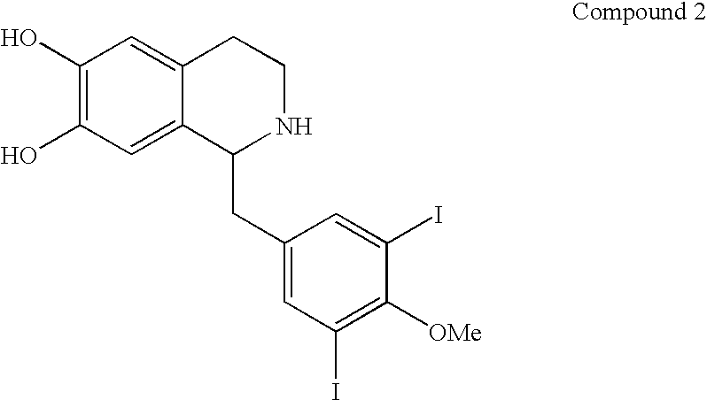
C1(O)=C(O)C=C2C(=C1)CCNC2CC1=CC(I)=C([OMe])C(I)=C1
